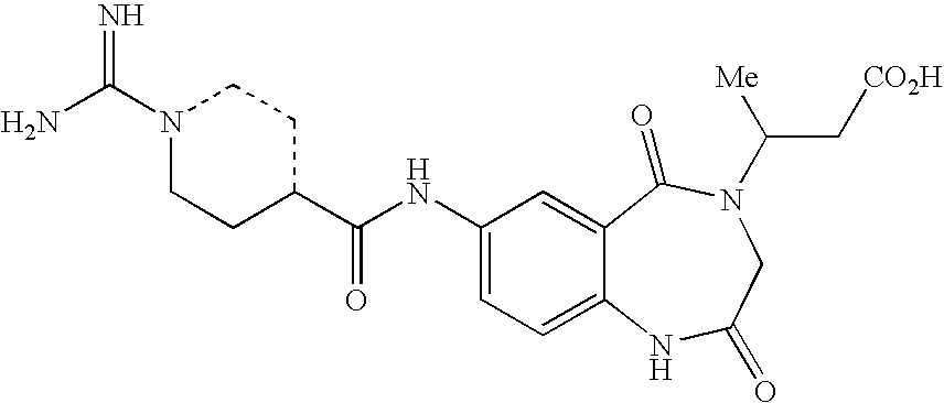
NC(=N)N1CCC(C(NC2=CC=C3C(=C2)C(=O)N(C(C[CO2H])[Me])CC(=O)N3)=O)CC1
